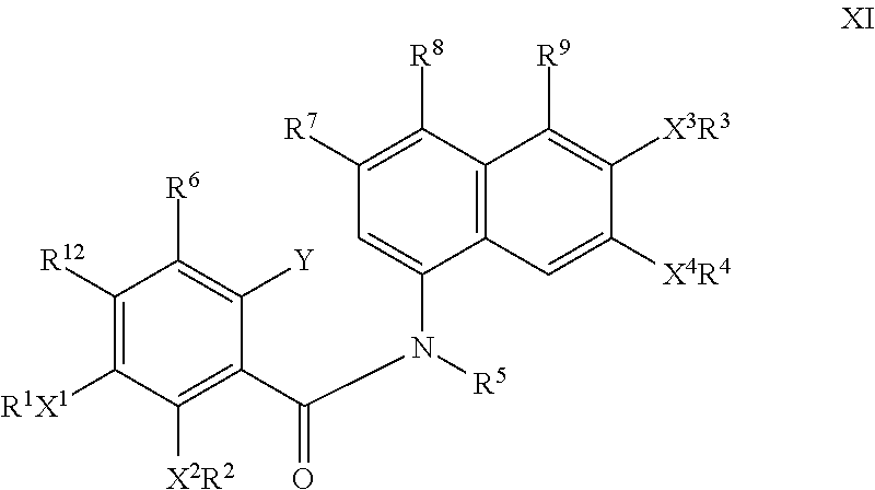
C1([R12])=C([R1X1])C([X2R2])=C(C(N(C2=CC([R7])=C([R8])C3=C2C=C([X4R4])C([X3R3])=C3[R9])[R5])=O)C([Y])=C1[R6]
